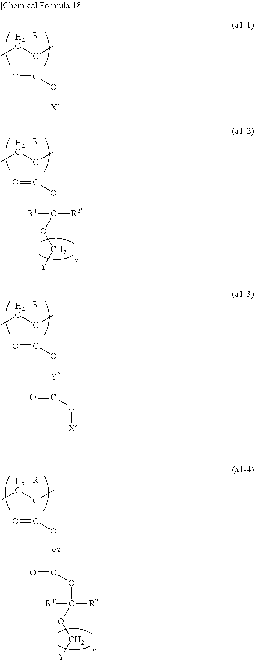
C(C(=O)O[X])(CC)(C)[R].C(C(=O)OC([R1])([R2])OC[Y])(CC)(C)[R].C(C(=O)O[Y2]C(=O)O[X])(CC)(C)[R].C(C(=O)O[Y2]C(OC([R1])([R2])OC[Y])=O)(CC)(C)[R]
